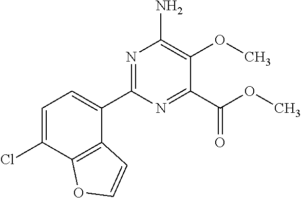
N1=C(C2=CC=C(Cl)C3=C2C=CO3)N=C(C(OC)=O)C(OC)=C1N
